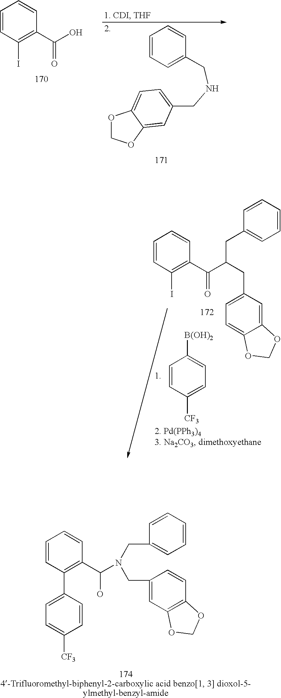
C1=CC(I)=C(C(C(CC2=CC=C3C(=C2)OCO3)CC2=CC=CC=C2)=O)C=C1.C1=CC([CF3])=CC=C1[B(OH)2].C1=CC=C(CNCC2=CC=C3OCOC3=C2)C=C1.C1=CC(I)=C(C(O)=O)C=C1.C1=CC(C2=CC=C([CF3])C=C2)=C(C(N(CC2=CC=CC=C2)CC2=CC3=C(C=C2)OCO3)O)C=C1
